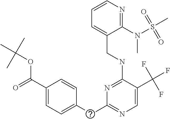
C1(N(S(C)(=O)=O)C)=NC=CC=C1CNC1=NC(CC2=CC=C(C(=O)OC(C)(C)C)C=C2)=NC=C1C(F)(F)F
